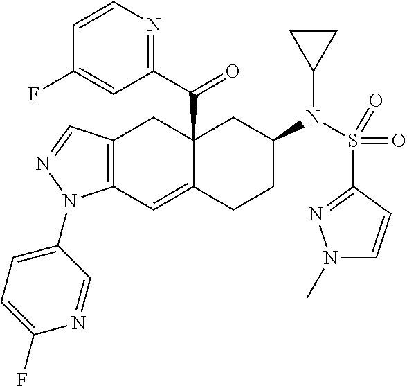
C12(C(C3=NC=CC(F)=C3)=O)C(=CC3=C(C1)C=NN3C1=CC=C(F)N=C1)CCC(N(S(C1=NN(C)C=C1)(=O)=O)C1CC1)C2
